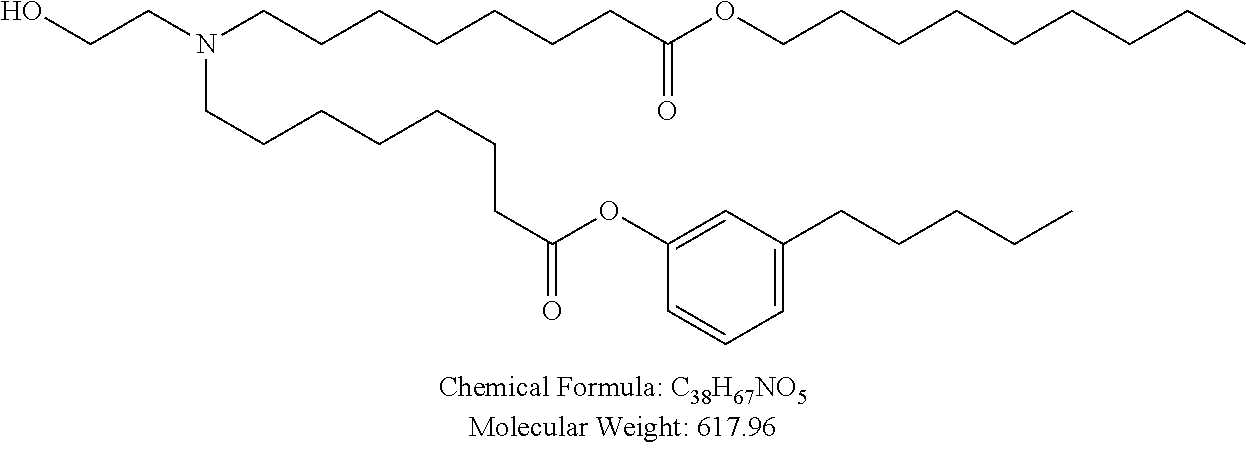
C1=C(CCCCC)C=C(OC(CCCCCCCN(CCO)CCCCCCCC(OCCCCCCCCC)=O)=O)C=C1
